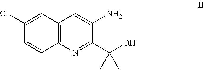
C12=C(C=C(Cl)C=C1)C=C(N)C(C(O)(C)C)=N2
